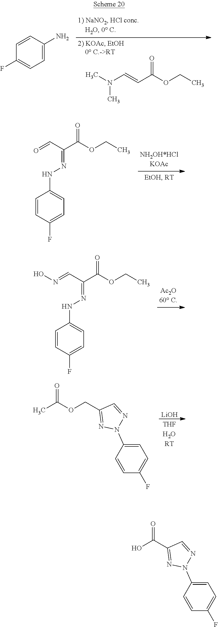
O=CC(C(OCC)=O)=NNC1=CC=C(F)C=C1.N(=CC(C(OCC)=O)=NNC1=CC=C(F)C=C1)O.CN(C=CC(OCC)=O)C.C1=C(N)C=CC(F)=C1.[LiOH].CC(OCC1=NN(C2=CC=C(F)C=C2)N=C1)=O.OC(C1=NN(C2=CC=C(F)C=C2)N=C1)=O
